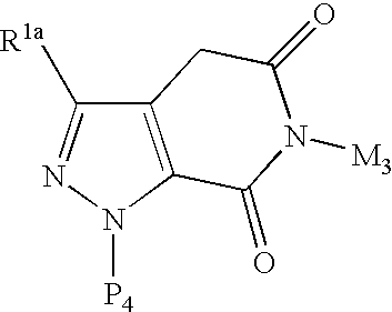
C12=C(N([P4])N=C1[R1a])C(=O)N([M3])C(=O)C2
